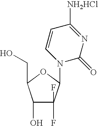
C1(O)C(F)(F)C(N2C=CC([NH2HCl])=NC2=O)OC1CO
